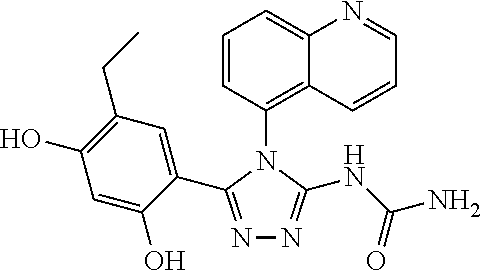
N1=C(C2=CC(CC)=C(O)C=C2O)N(C2=C3C(=CC=C2)N=CC=C3)C(NC(=O)N)=N1
